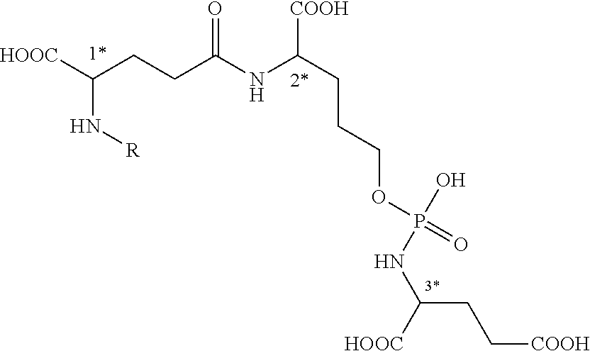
[HOOC]C(CCC(NC(CCCOP(=O)(O)NC([HOOC])CC[COOH])[COOH])=O)N[R]
